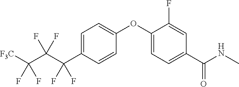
C1=C(C(C(C([F3C])(F)F)(F)F)(F)F)C=CC(OC2=CC=C(C(NC)=O)C=C2F)=C1
